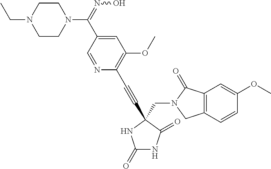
C1(C(=NO)N2CCN(CC)CC2)=CC(OC)=C(C#CC2(CN3C(=O)C4=C(C=CC(OC)=C4)C3)C(=O)NC(=O)N2)N=C1
